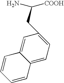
C1=C2C(=CC=C1CC([COOH])N)C=CC=C2
